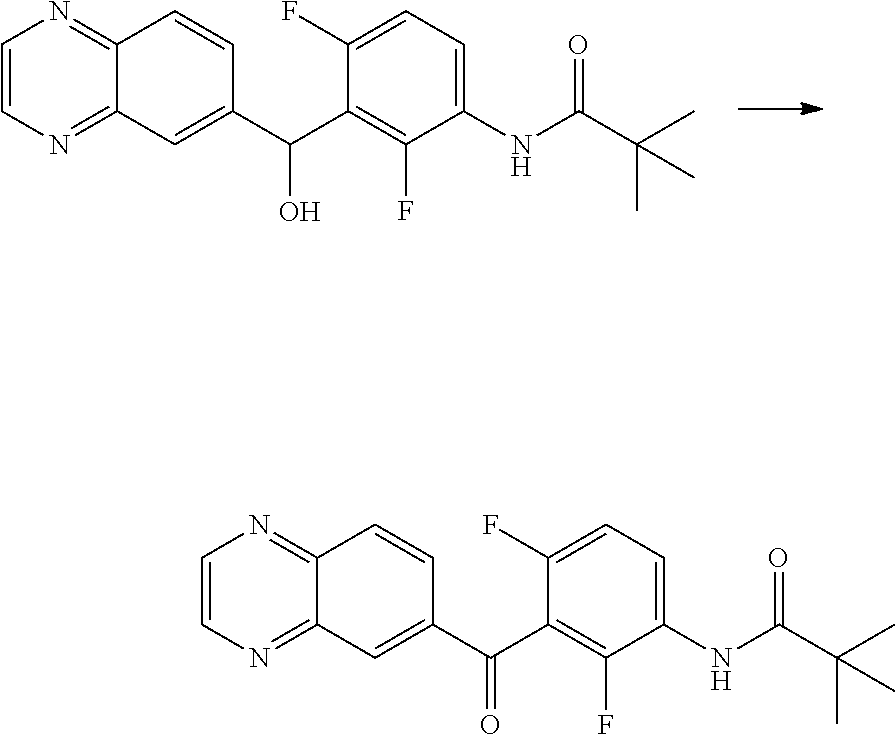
C1=CN=C2C(=N1)C=CC(C(C1=C(F)C(NC(=O)C(C)(C)C)=CC=C1F)O)=C2.C1=CN=C2C(=N1)C=CC(C(C1=C(F)C(NC(=O)C(C)(C)C)=CC=C1F)=O)=C2
